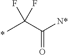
CC(C([N*])=O)(F)F
